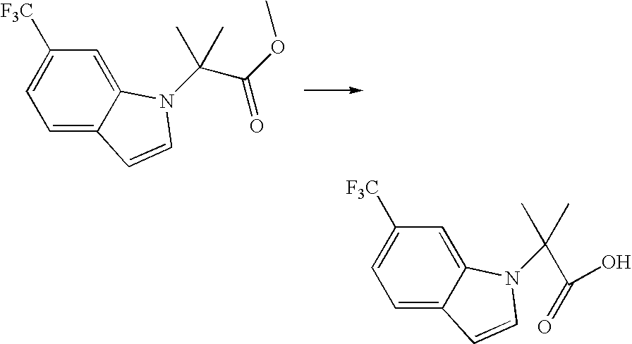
C1=C([F3C])C=C2C(=C1)C=CN2C(C(OC)=O)(C)C.C1=C([F3C])C=C2C(=C1)C=CN2C(C)(C)C(=O)O
